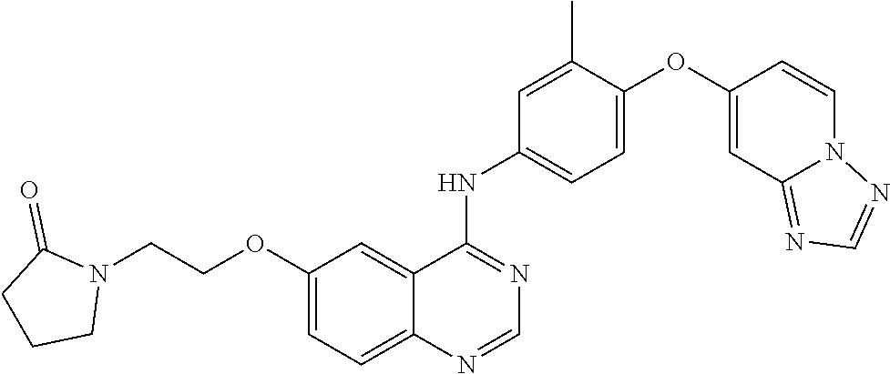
C1(OCCN2C(=O)CCC2)=CC=C2C(=C1)C(NC1=CC=C(OC3=CC4=NC=NN4C=C3)C(C)=C1)=NC=N2
